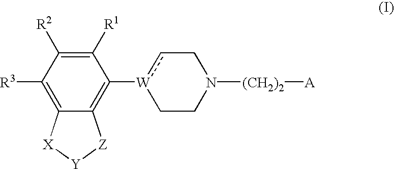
C1([R3])=C2C(=C([W]3cCN([(CH2)2][A])CC3)C([R1])=C1[R2])[Z][Y][X]2
